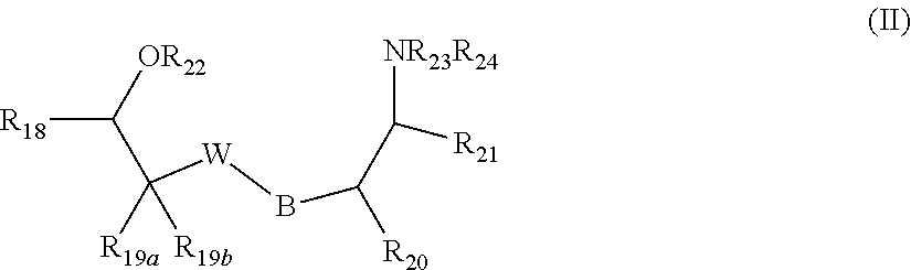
[NR23R24]C(C([R20])B[W]C(C([OR22])[R18])([R19a])[R19b])[R21]
